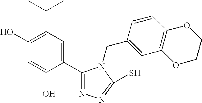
C1(O)=C(C(C)C)C=C(C2=NN=C(S)N2CC2=CC3=C(C=C2)OCCO3)C(O)=C1
